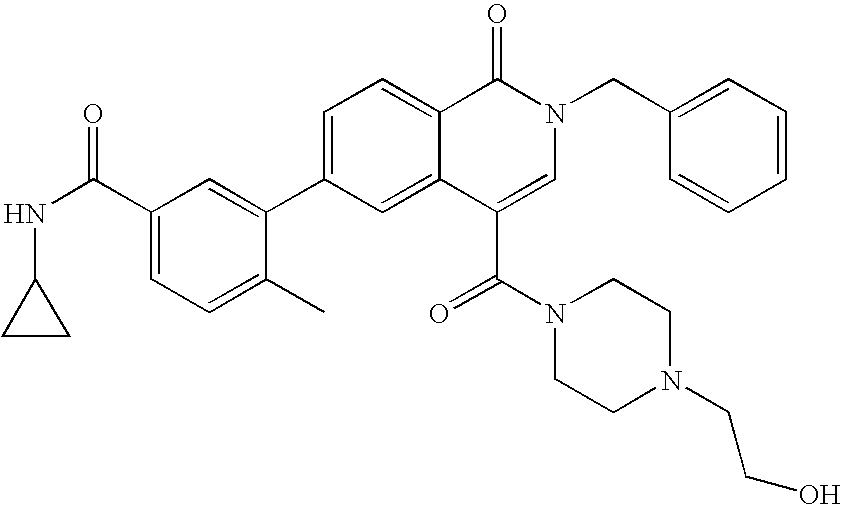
C1(CN2C(=O)C3=CC=C(C4=CC(C(NC5CC5)=O)=CC=C4C)C=C3C(C(N3CCN(CCO)CC3)=O)=C2)=CC=CC=C1
